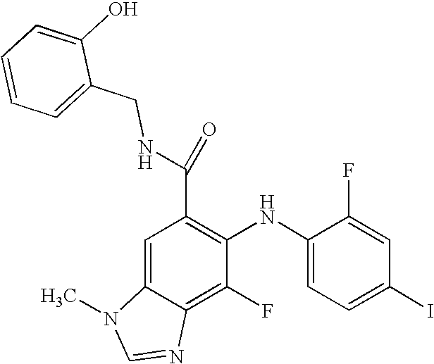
C(C1=C(NC2=CC=C(I)C=C2F)C(F)=C2C(=C1)N(C)C=N2)(=O)NCC1=CC=CC=C1O
